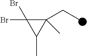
C1(CC)(C)C(Br)(Br)C1C
